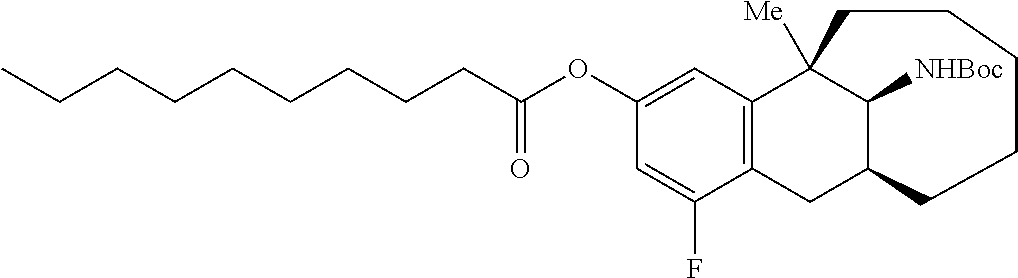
C(CCCCCCC(OC1=CC2=C(CC3C([NHBoc])C2([Me])CCCCC3)C(F)=C1)=O)CC
